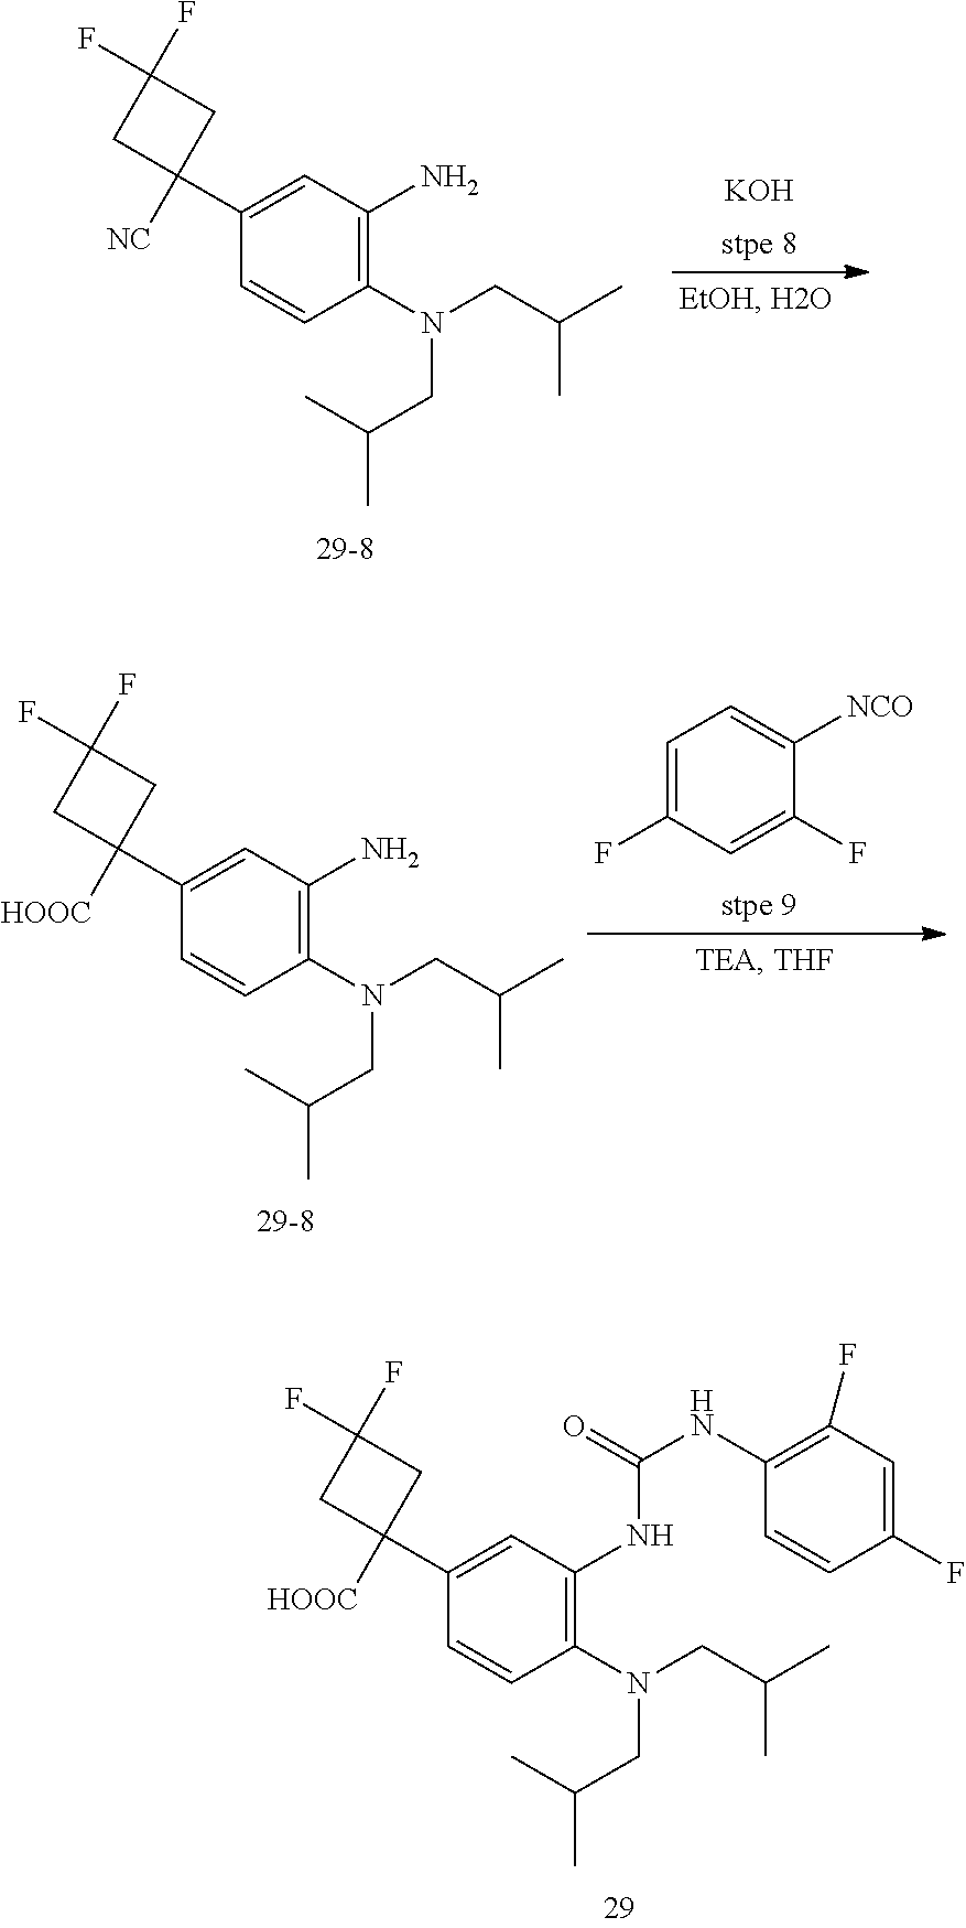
[KOH].C1(N(CC(C)C)CC(C)C)=C(N)C=C(C2([NC])CC(F)(F)C2)C=C1.C1=C(F)C=C(F)C([NCO])=C1.C1(N(CC(C)C)CC(C)C)=C(N)C=C(C2([HOOC])CC(F)(F)C2)C=C1.C1(N(CC(C)C)CC(C)C)=C(NC(=O)NC2=C(F)C=C(F)C=C2)C=C(C2([HOOC])CC(F)(F)C2)C=C1
